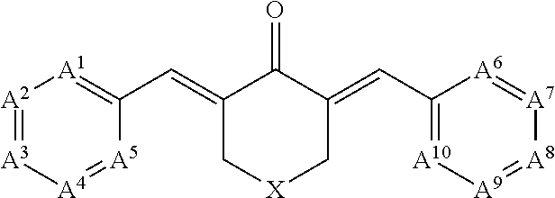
C1(=CC2=[A1][A2]=[A3][A4]=[A5]2)C[X]CC(=CC2=[A10][A9]=[A8][A7]=[A6]2)C1=O
